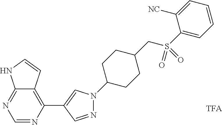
C1=NC(C2=CN(C3CCC(CS(=O)(C4=CC=CC=C4[NC])=O)CC3)N=C2)=C2C(=N1)NC=C2
